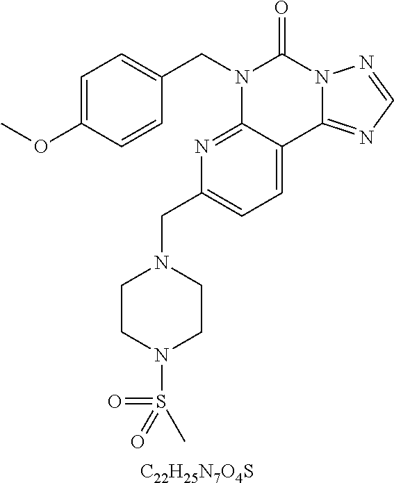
[C22H25N7O4S].C1=C(OC)C=CC(CN2C3=NC(CN4CCN(S(=O)(C)=O)CC4)=CC=C3C3=NC=NN3C2=O)=C1
